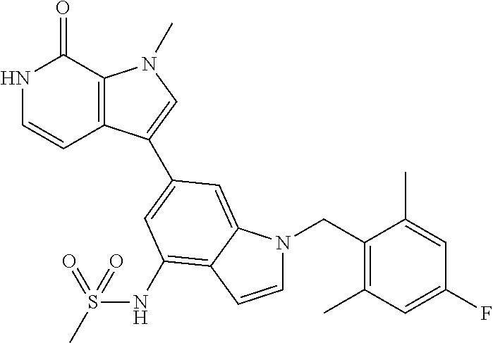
N1C=CC2=C(C1=O)N(C)C=C2C1=CC(NS(C)(=O)=O)=C2C(=C1)N(CC1=C(C)C=C(F)C=C1C)C=C2
